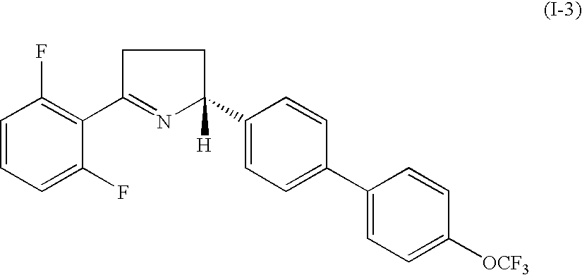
C1=CC=C(F)C(C2=NC(C3=CC=C(C4=CC=C([OCF3])C=C4)C=C3)([H])CC2)=C1F
